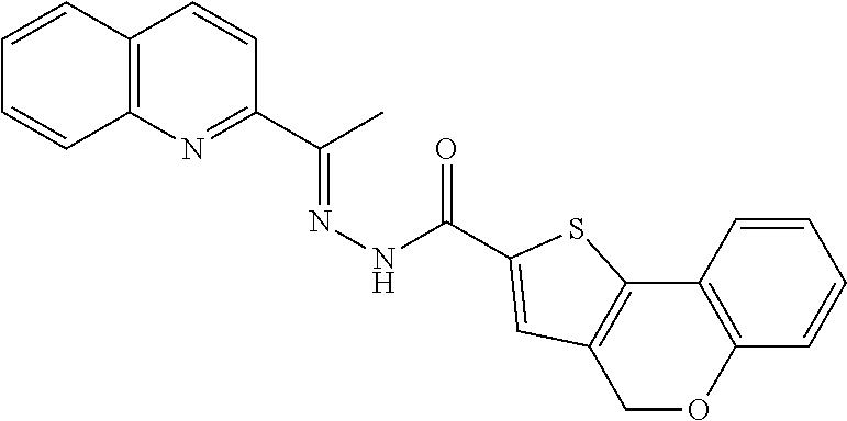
C12=C(N=C(C(C)=NNC(=O)C3=CC4=C(C5=C(C=CC=C5)OC4)S3)C=C1)C=CC=C2
